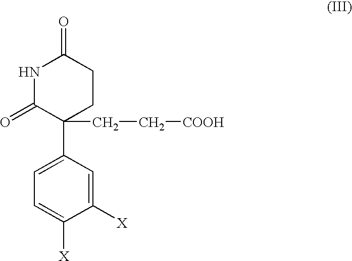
C1([X])=CC(C2(CC[COOH])CCC(=O)NC2=O)=CC=C1[X]
